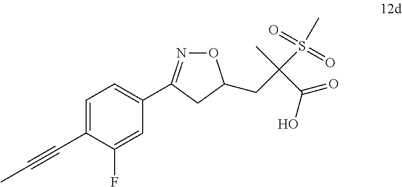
C1=C(C#CC)C(F)=CC(C2=NOC(CC(C(=O)O)(C)S(C)(=O)=O)C2)=C1
